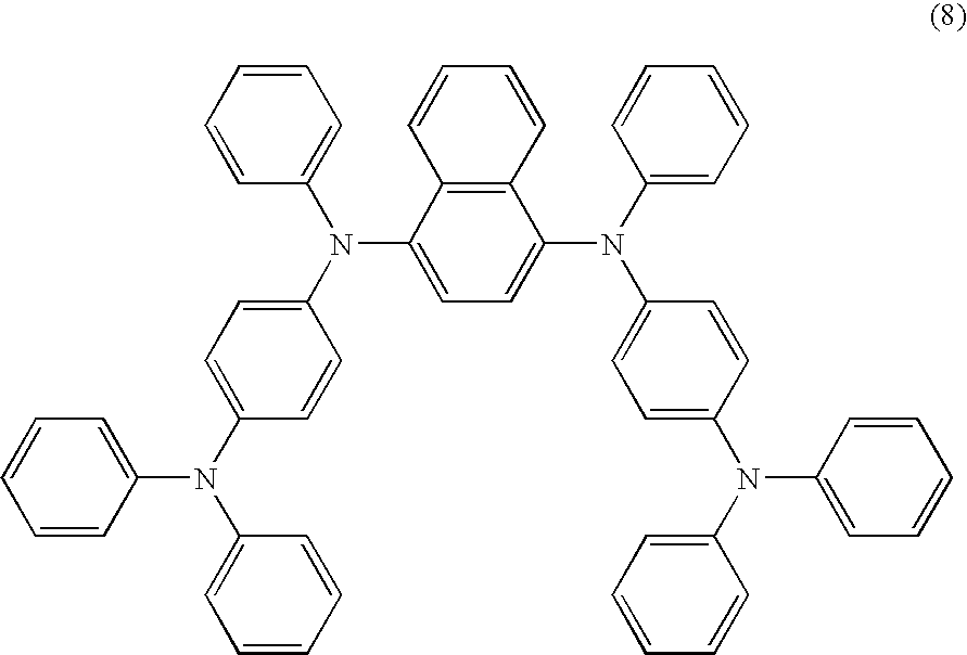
C1=CC(N(C2=CC=C(N(C3=CC=CC=C3)C3=CC=C(N(C4=CC=CC=C4)C4=CC=C(N(C5=CC=CC=C5)C5=CC=CC=C5)C=C4)C4=C3C=CC=C4)C=C2)C2=CC=CC=C2)=CC=C1
